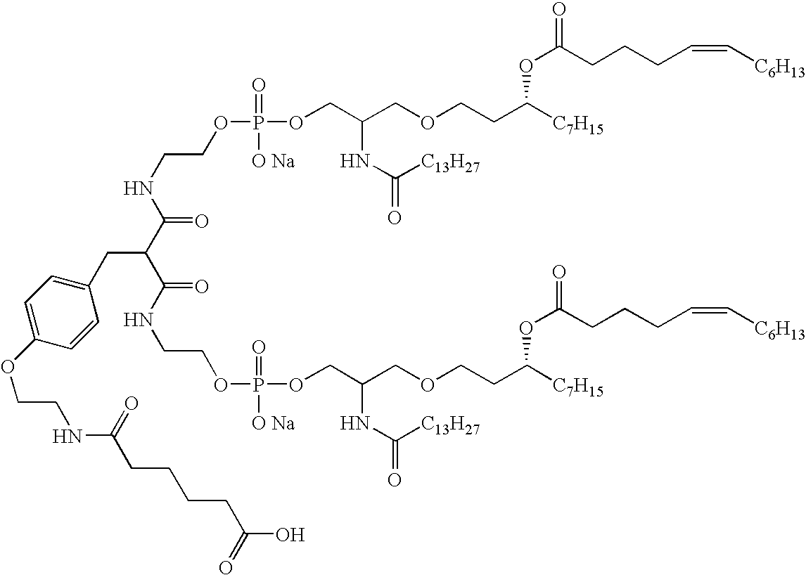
C(NC(C(C(NCCOP([O Na])(=O)OCC(COCCC([C7H15])OC(CCCC=C[C6H13])=O)NC(=O)[C13H27])=O)CC1=CC=C(OCCNC(CCCCC(O)=O)=O)C=C1)=O)COP(=O)([O Na])OCC(COCCC([C7H15])OC(=O)CCCC=C[C6H13])NC([C13H27])=O
